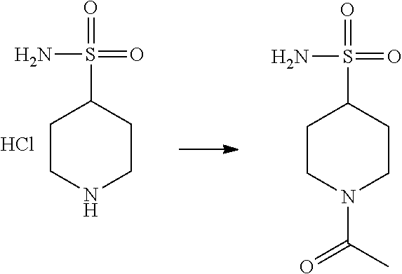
C1CNCCC1S(=O)(=O)N.Cl.C1CN(C(C)=O)CCC1S(=O)(=O)N
